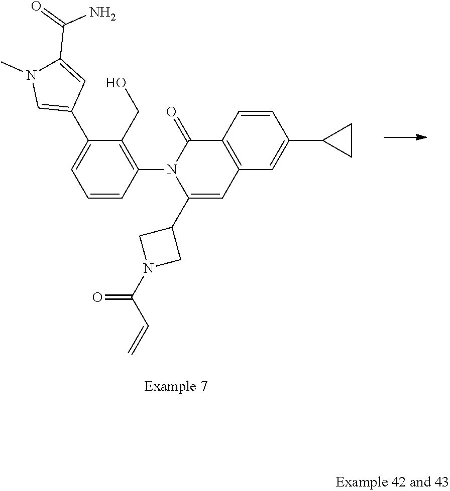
C1=CC(N2C(C3CN(C(=O)C=C)C3)=CC3=C(C2=O)C=CC(C2CC2)=C3)=C(CO)C(C2=CN(C)C(C(=O)N)=C2)=C1
